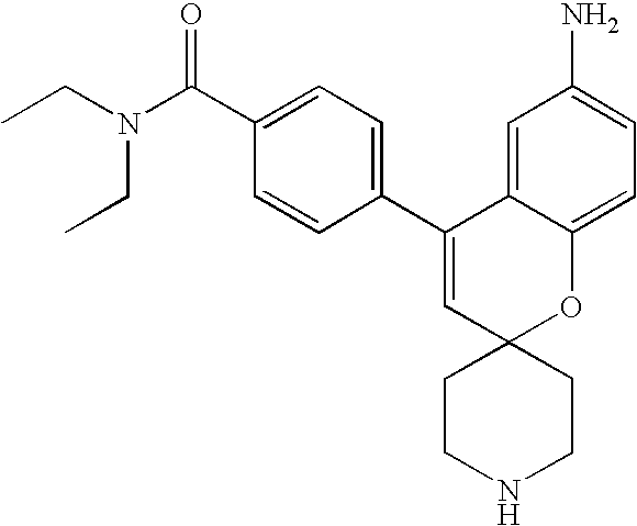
CCN(C(C1=CC=C(C2=CC3(OC4=CC=C(N)C=C24)CCNCC3)C=C1)=O)CC
